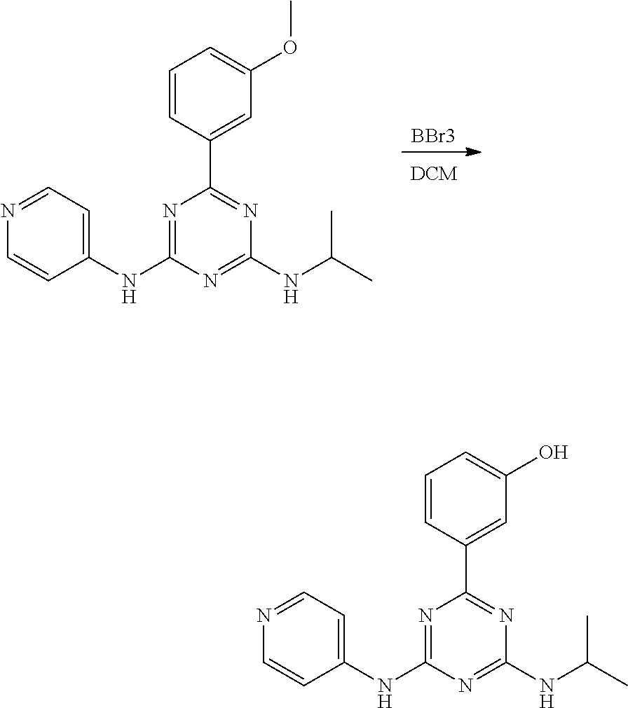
N1=C(NC2=CC=NC=C2)N=C(NC(C)C)N=C1C1=CC(O)=CC=C1.N1=C(NC2=CC=NC=C2)N=C(NC(C)C)N=C1C1=CC(OC)=CC=C1.[BBr3]
